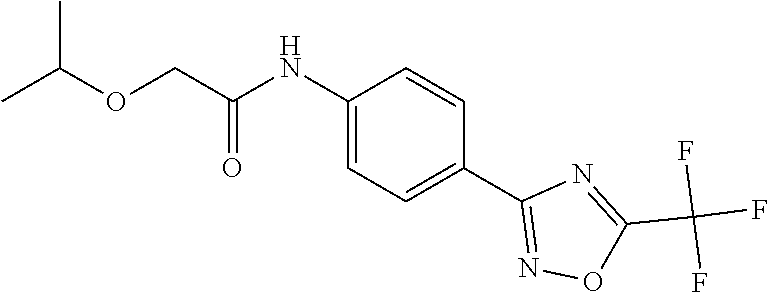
C1(NC(COC(C)C)=O)=CC=C(C2=NOC(C(F)(F)F)=N2)C=C1
